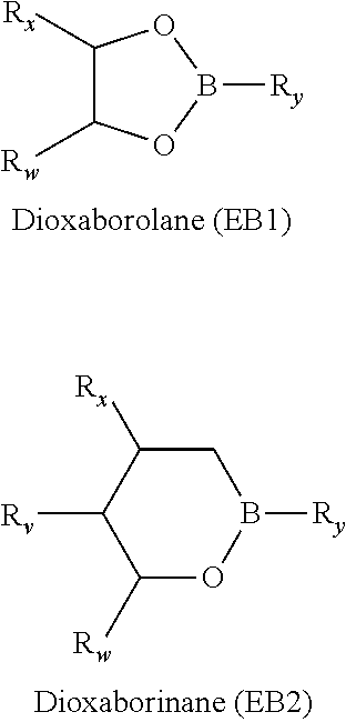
C1([Rx])C([Rw])OB([Ry])O1.C1C([Rx])C([Rv])C([Rw])OB1[Ry]
